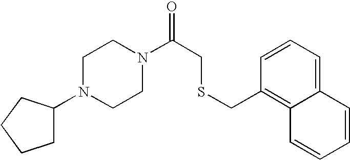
C(CSCC1=C2C(=CC=C1)C=CC=C2)(=O)N1CCN(C2CCCC2)CC1
